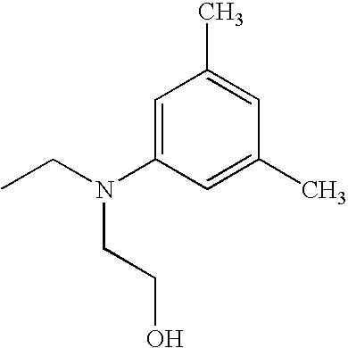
C1=C(N(CC)CCO)C=C(C)C=C1C
